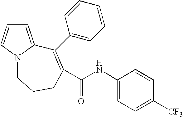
C1=C2N(C=C1)CCCC(C(NC1=CC=C([CF3])C=C1)=O)=C2C1=CC=CC=C1
